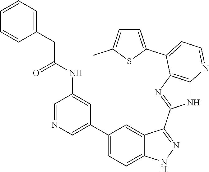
C1=NC=C(C2=CC=C3C(=C2)C(C2=NC4=C(N2)N=CC=C4C2=CC=C(C)S2)=NN3)C=C1NC(CC1=CC=CC=C1)=O
